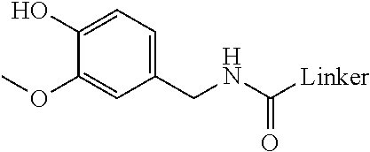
C1(CNC([Linker])=O)=CC=C(O)C(OC)=C1
